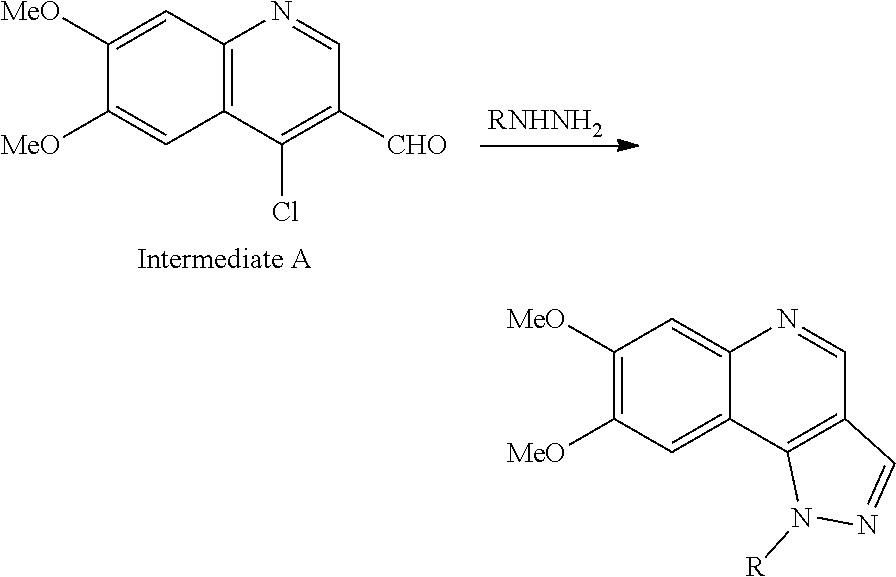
C1([MeO])=C([MeO])C=C2C(=C1)N=CC1=C2N([R])N=C1.[RNHNH2].C1([MeO])=CC2=C(C=C1[MeO])C(Cl)=C([CHO])C=N2
